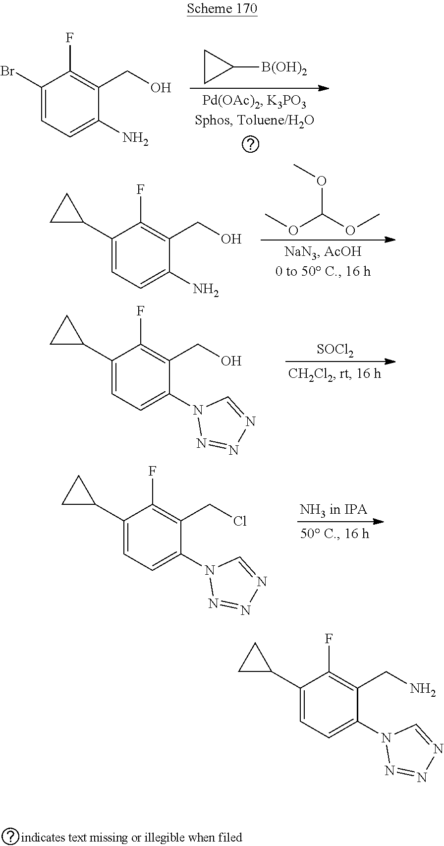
COC(OC)OC.C1(C2CC2)=CC=C(N)C(CO)=C1F.C1(C2CC2)=CC=C(N2N=NN=C2)C(CO)=C1F.[SOCl2].C1(C2CC2)=CC=C(N2N=NN=C2)C(CCl)=C1F.[NH3 in IPA].C1CC1[B(OH)2].C1(Br)=CC=C(N)C(CO)=C1F.C1(C2CC2)=CC=C(N2N=NN=C2)C(CN)=C1F
